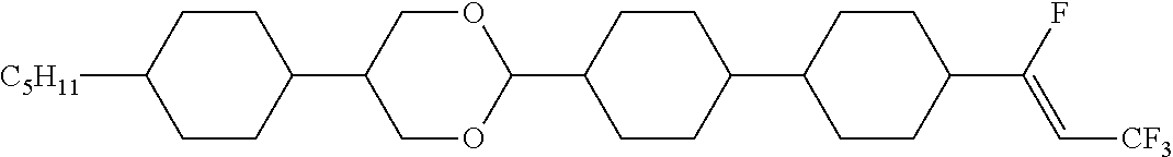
C1CC(C2COC(C3CCC(C4CCC(C(F)=C[CF3])CC4)CC3)OC2)CCC1[C5H11]
